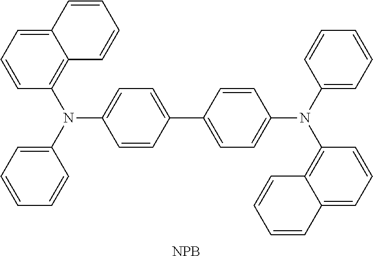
C12=CC=CC(N(C3=CC=CC=C3)C3=CC=C(C4=CC=C(N(C5=CC=CC=C5)C5=C6C(=CC=C5)C=CC=C6)C=C4)C=C3)=C1C=CC=C2.[NPB]
